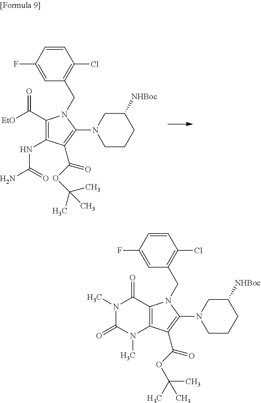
C1(C([EtO])=O)=C(NC(N)=O)C(C(OC(C)(C)C)=O)=C(N2CCCC([NHBoc])C2)N1CC1=C(Cl)C=CC(F)=C1.C12=C(N(C)C(=O)N(C)C1=O)C(C(OC(C)(C)C)=O)=C(N1CCCC([NHBoc])C1)N2CC1=C(Cl)C=CC(F)=C1
